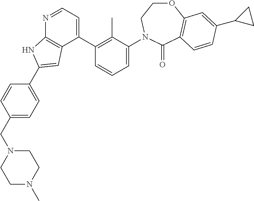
C1(CN2CCN(C)CC2)=CC=C(C2=CC3=C(N=CC=C3C3=C(C)C(N4CCOC5=C(C4=O)C=CC(C4CC4)=C5)=CC=C3)N2)C=C1
